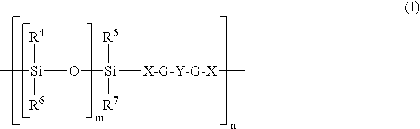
C[Si]([R4])([R6])O[Si]([R5])([R7])[X-G-Y-G-X]C
